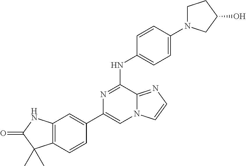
C1(C2=CC3=C(C=C2)C(C)(C)C(=O)N3)=CN2C(=NC=C2)C(NC2=CC=C(N3CCC(O)C3)C=C2)=N1
